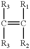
C(=C([R2])[R1])([R3])[R3]
